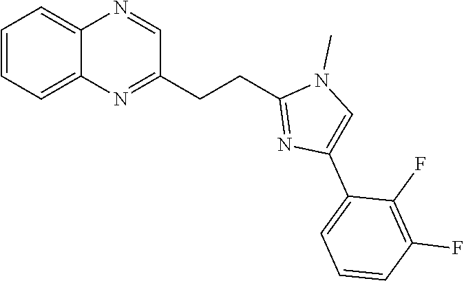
C1=CC=C2C(=C1)N=CC(CCC1=NC(C3=CC=CC(F)=C3F)=CN1C)=N2
